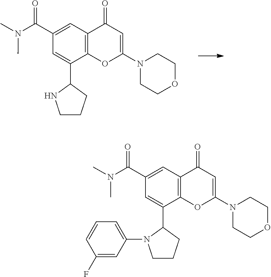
C12=C(C=C(C(=O)N(C)C)C=C1C1N(C3=CC=CC(F)=C3)CCC1)C(=O)C=C(N1CCOCC1)O2.C12=C(C=C(C(=O)N(C)C)C=C1C1NCCC1)C(=O)C=C(N1CCOCC1)O2
